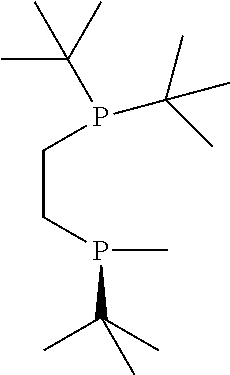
C(CP(C)C(C)(C)C)P(C(C)(C)C)C(C)(C)C
